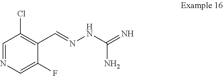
C1=NC=C(F)C(C=NNC(=N)N)=C1Cl
